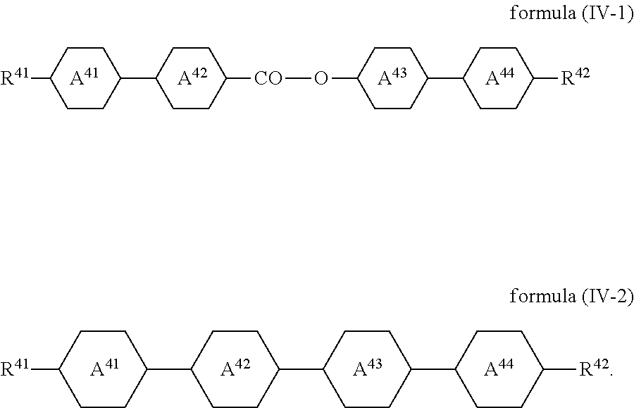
[R41]C1CCC(C2CCC([CO]OC3CCC(C4CCC([R42])CC4)CC3)CC2)CC1.[A44].[A43].[A42].[A41].[R41]C1CCC(C2CCC(C3CCC(C4CCC([R42])CC4)CC3)CC2)CC1.[A41].[A42].[A43].[A44]
